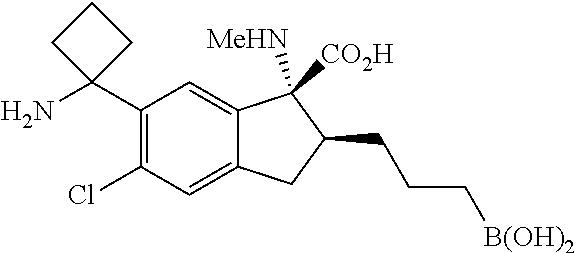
C1(C2(N)CCC2)=C(Cl)C=C2C(=C1)C([MeHN])([CO2H])C(CCC[B(OH)2])C2
